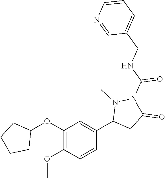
C1(OC2CCCC2)=C(OC)C=CC(C2CC(=O)N(C(NCC3=CC=CN=C3)=O)N2C)=C1
